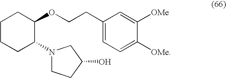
C1(CCOC2CCCCC2N2CCC(O)C2)=CC=C([OMe])C([OMe])=C1
